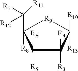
C1([R6])([R5])C([R4])([R3])C([R13])([R10])[R9]C1([R8])C([R11])([R7])[R12]
